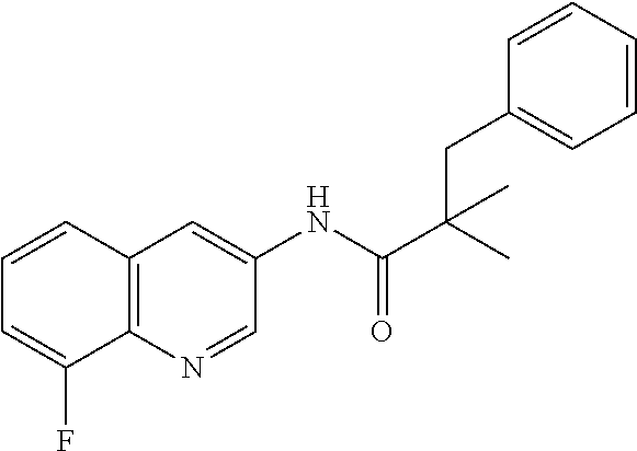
C12=C(C=CC=C1F)C=C(NC(C(C)(CC1=CC=CC=C1)C)=O)C=N2
